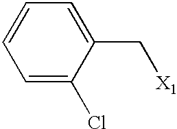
C1(C[X1])=CC=CC=C1Cl
